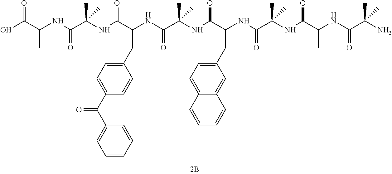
OC(C(NC(C(NC(C(NC(C(NC(C(NC(C(NC(C(NC(=O)C(C)(N)C)C)O)(C)C)=O)CC1=CC=C2C=CC=CC2=C1)O)(C)C)=O)CC1=CC=C(C(=O)C2=CC=CC=C2)C=C1)=O)(C)C)=O)C)=O
